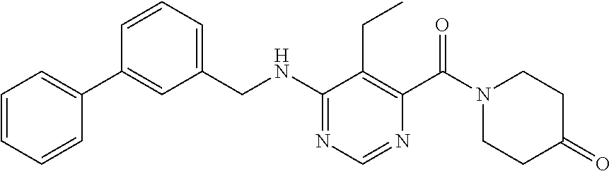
C1=CC=CC(C2=CC(CNC3=NC=NC(C(N4CCC(=O)CC4)=O)=C3CC)=CC=C2)=C1
